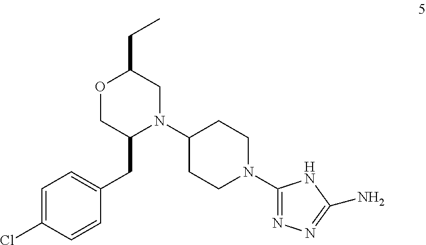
C1=C(Cl)C=CC(CC2N(C3CCN(C4=NN=C(N)N4)CC3)CC(CC)OC2)=C1
